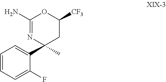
C1=CC=C(F)C(C2(C)CC([CF3])OC(N)=N2)=C1
